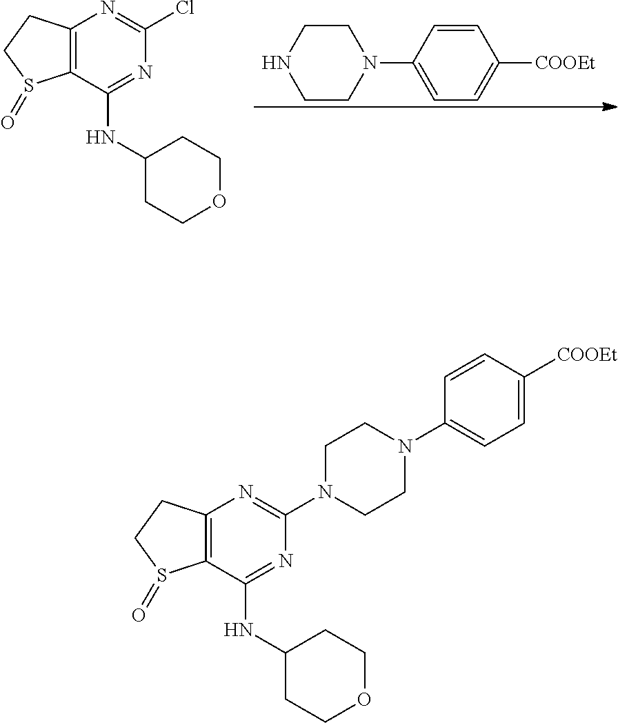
C1=CC(N2CCNCC2)=CC=C1[COOEt].C12=C(C(NC3CCOCC3)=NC(Cl)=N1)S(=O)CC2.C12=C(C(NC3CCOCC3)=NC(N3CCN(C4=CC=C([COOEt])C=C4)CC3)=N1)S(=O)CC2
